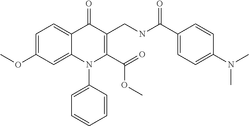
C1=C(OC)C=C2C(=C1)C(=O)C(CNC(C1=CC=C(N(C)C)C=C1)=O)=C(C(=O)OC)N2C1=CC=CC=C1
